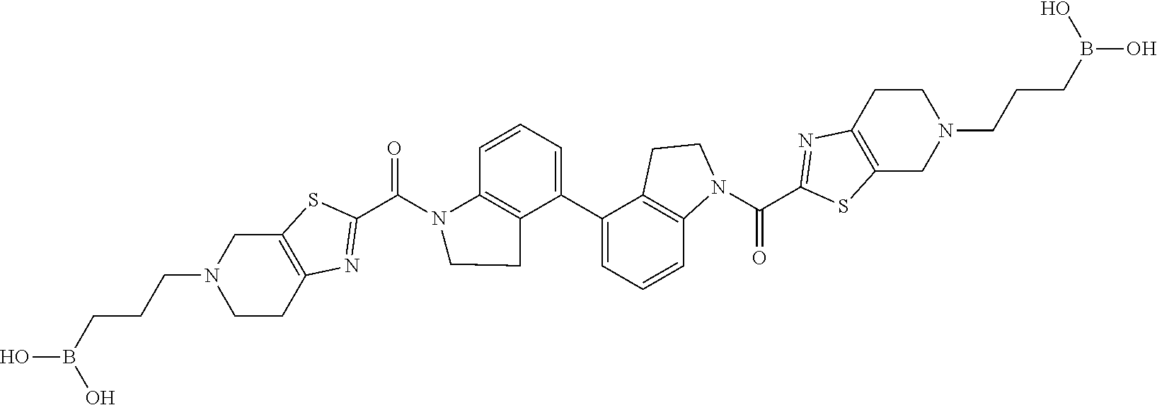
C12=C(SC(C(N3C4=C(C(C5=CC=CC6=C5CCN6C(C5=NC6=C(S5)CN(CCCB(O)O)CC6)=O)=CC=C4)CC3)=O)=N1)CN(CCCB(O)O)CC2
